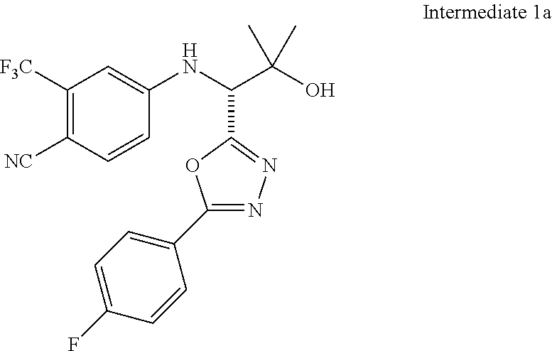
C1([F3C])=C([NC])C=CC(NC(C(O)(C)C)C2=NN=C(C3=CC=C(F)C=C3)O2)=C1
